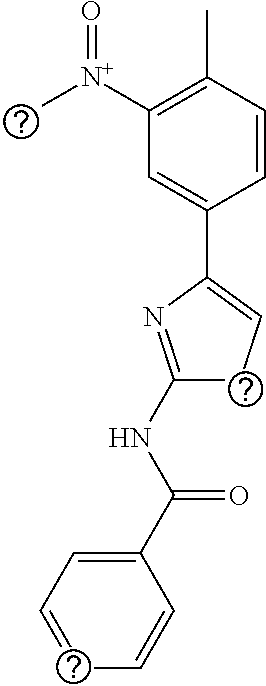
C1=C(C(NC2=NC(C3=CC([N+](=O)C)=C(C)C=C3)=CC2)=O)C=CC=C1
